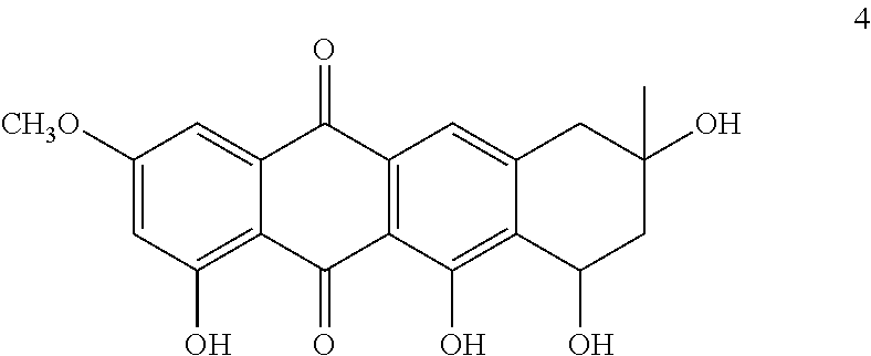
C1([CH3O])=CC(O)=C2C(=C1)C(=O)C1=C(C2=O)C(O)=C2C(=C1)CC(O)(C)CC2O
